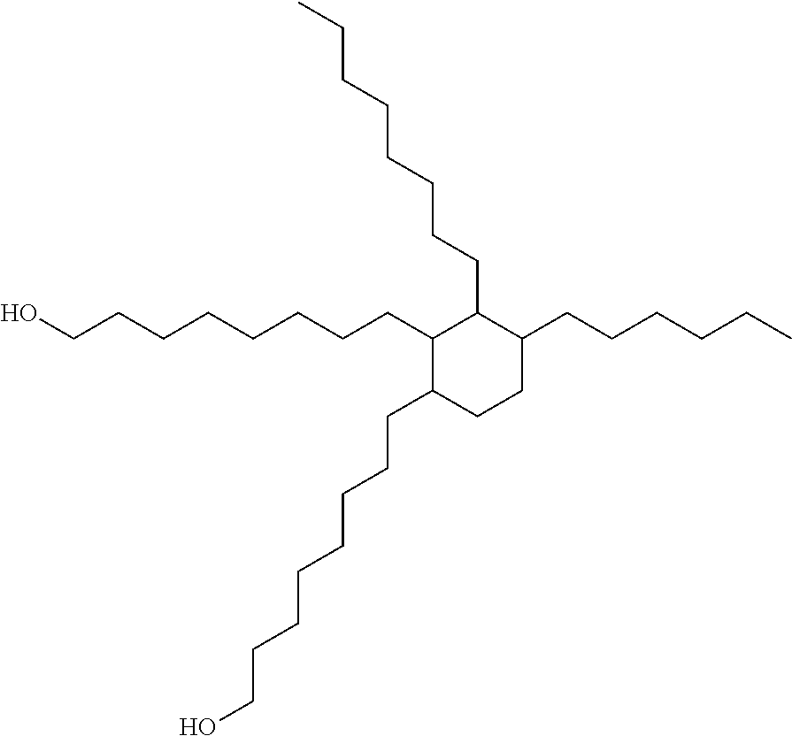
OCCCCCCCCC1C(CCCCCCCC)C(CCCCCC)CCC1CCCCCCCCO
